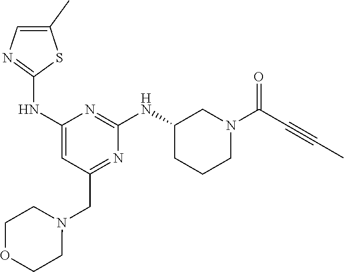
C1(NC2=NC=C(C)S2)=CC(CN2CCOCC2)=NC(NC2CCCN(C(C#CC)=O)C2)=N1
